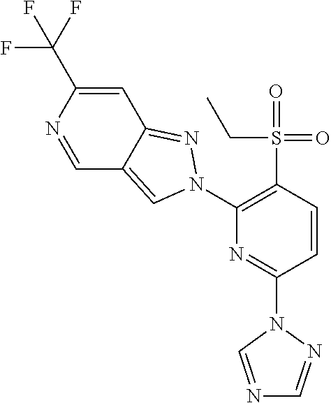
C1(C(F)(F)F)=CC2=NN(C3=C(S(=O)(=O)CC)C=CC(N4C=NC=N4)=N3)C=C2C=N1
